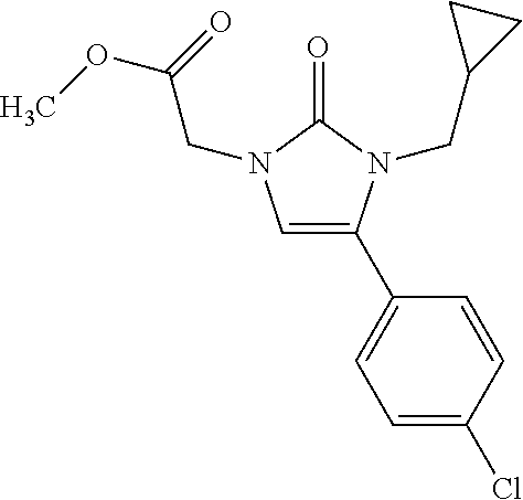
C1=C(C2=CC=C(Cl)C=C2)N(CC2CC2)C(=O)N1CC(=O)OC
